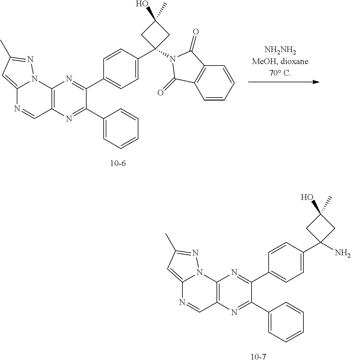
C12=CC(C)=NN1C1=C(C=N2)N=C(C2=CC=CC=C2)C(C2=CC=C(C3(N4C(=O)C5=C(C=CC=C5)C4=O)CC(O)(C)C3)C=C2)=N1.C12=CC(C)=NN1C1=C(C=N2)N=C(C2=CC=CC=C2)C(C2=CC=C(C3(N)CC(O)(C)C3)C=C2)=N1
